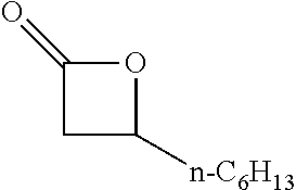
[n-C6H13]C1CC(=O)O1
